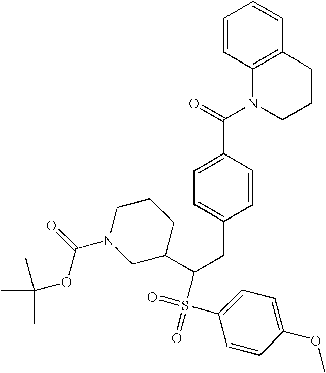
C1=CC2=C(C=C1)CCCN2C(=O)C1=CC=C(CC(C2CCCN(C(=O)OC(C)(C)C)C2)S(C2=CC=C(OC)C=C2)(=O)=O)C=C1
